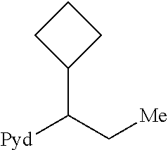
C1CC(C([Pyd])C[Me])C1
